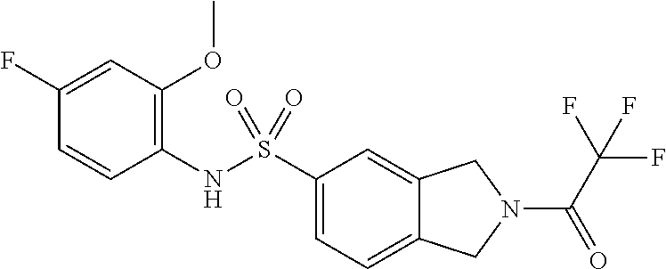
C1(NS(C2=CC=C3C(=C2)CN(C(C(F)(F)F)=O)C3)(=O)=O)=C(OC)C=C(F)C=C1
